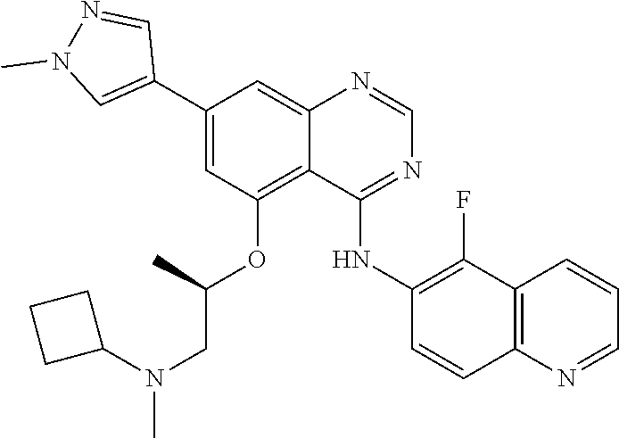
C1=NC2=CC(C3=CN(C)N=C3)=CC(OC(C)CN(C)C3CCC3)=C2C(NC2=C(F)C3=C(N=CC=C3)C=C2)=N1
